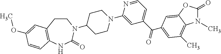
C1(=O)OC2=CC(C(C3=CC=NC(N4CCC(N5CCC6=C(NC5=O)C=CC(OC)=C6)CC4)=C3)=O)=CC(C)=C2N1C
